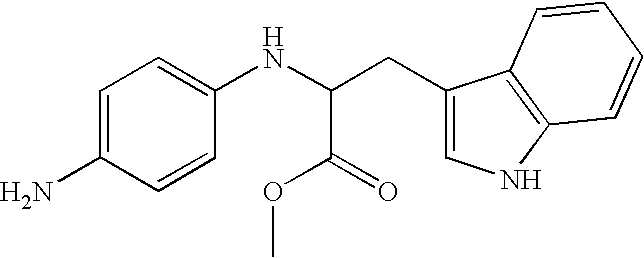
C(CC1=CNC2=C1C=CC=C2)(NC1=CC=C(N)C=C1)C(=O)OC
